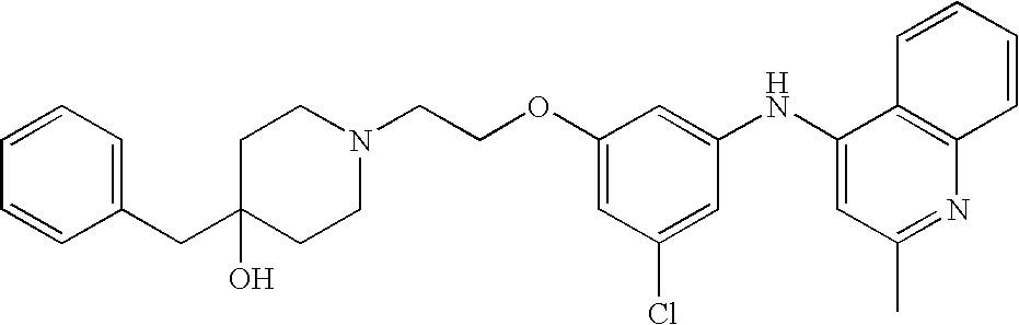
C1=CC=CC(CC2(O)CCN(CCOC3=CC(Cl)=CC(NC4=CC(C)=NC5=C4C=CC=C5)=C3)CC2)=C1
